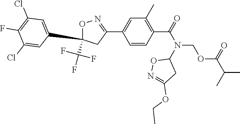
C1=CC(C(=O)N(COC(C(C)C)=O)C2ON=C(OCC)C2)=C(C)C=C1C1=NOC(C(F)(F)F)(C2=CC(Cl)=C(F)C(Cl)=C2)C1
